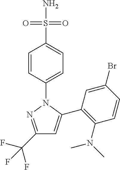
C1(C(F)(F)F)=NN(C2=CC=C(S(N)(=O)=O)C=C2)C(C2=C(N(C)C)C=CC(Br)=C2)=C1
